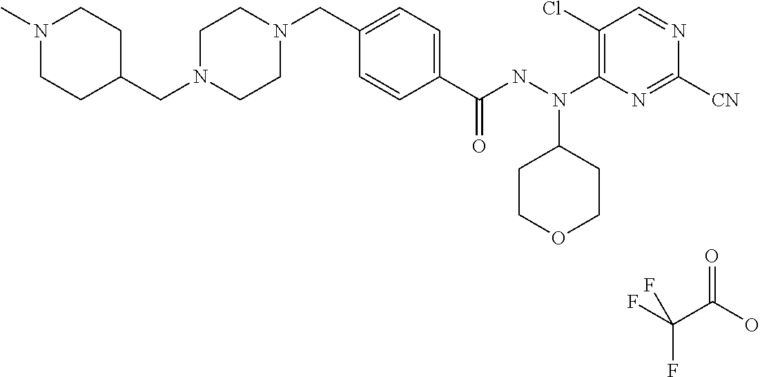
FC(C(O)=O)(F)F.C(N1CCN(CC2=CC=C(C(NN(C3=C(Cl)C=NC([CN])=N3)C3CCOCC3)=O)C=C2)CC1)C1CCN(C)CC1
